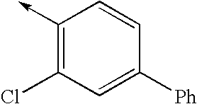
C1(->C)=C(Cl)C=C([Ph])C=C1
